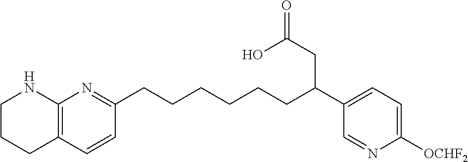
C1CCC2=C(N1)N=C(CCCCCCC(C1=CC=C([OCHF2])N=C1)CC(O)=O)C=C2
